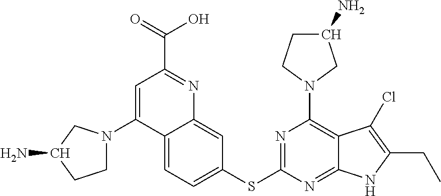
C1(SC2=NC(N3CC(N)CC3)=C3C(=N2)NC(CC)=C3Cl)=CC=C2C(=C1)N=C(C(=O)O)C=C2N1CCC(N)C1
